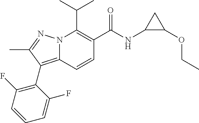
CC(C)C1=C(C(=O)NC2C(OCC)C2)C=CC2=C(C3=C(F)C=CC=C3F)C(C)=NN12
